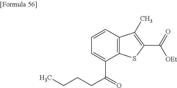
C1=C(C(CCCC)=O)C2=C(C=C1)C(C)=C(C(=O)[OEt])S2
